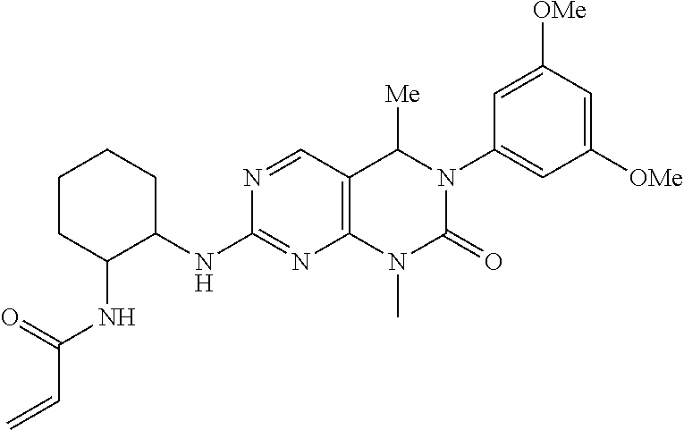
C1CC(NC(C=C)=O)C(NC2=NC3=C(C=N2)C([Me])N(C2=CC([OMe])=CC([OMe])=C2)C(=O)N3C)CC1
